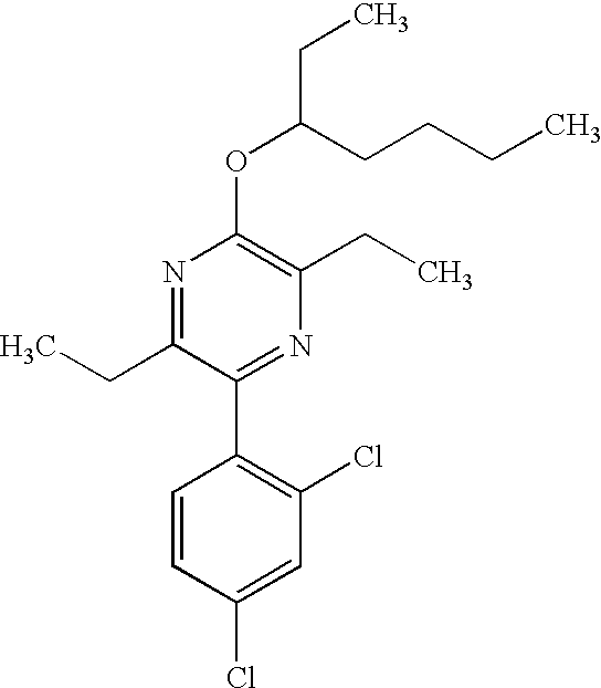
C1(OC(CC)CCCC)=C(CC)N=C(C2=C(Cl)C=C(Cl)C=C2)C(CC)=N1
